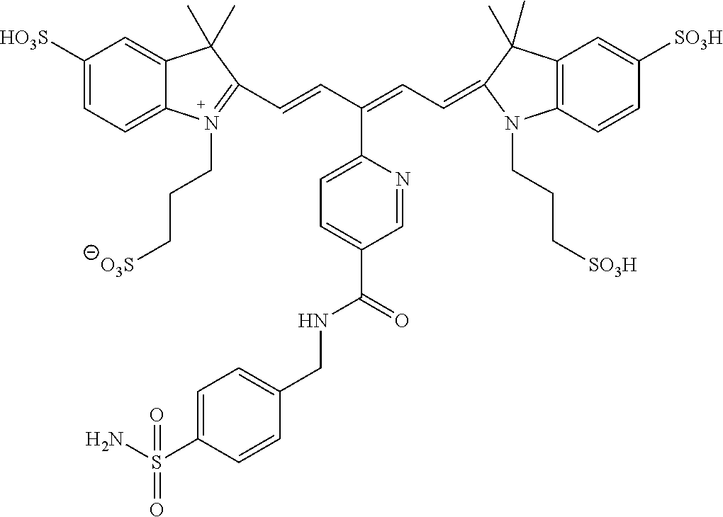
C(=CC(=CC=C1C(C)(C)C2=C(N1CCC[SO3H])C=CC([SO3H])=C2)C1=CC=C(C(NCC2=CC=C(S(N)(=O)=O)C=C2)=O)C=N1)C1=[N+](CCC[O3S])C2=CC=C([HO3S])C=C2C1(C)C
